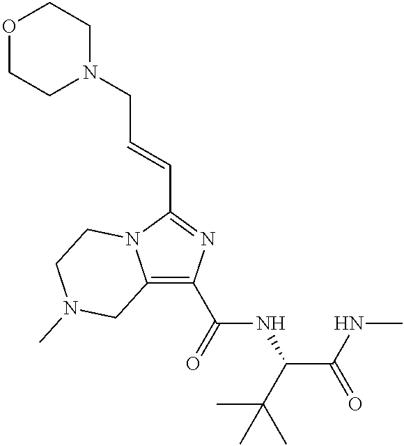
C12=C(C(=O)NC(C(NC)=O)C(C)(C)C)N=C(C=CCN3CCOCC3)N1CCN(C)C2
